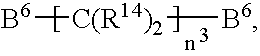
[B6][C(R14)2][B6]
